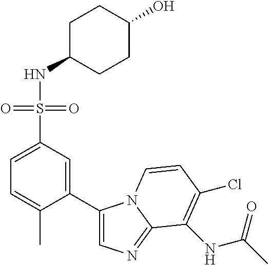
C1=C(C)C(C2=CN=C3N2C=CC(Cl)=C3NC(C)=O)=CC(S(NC2CCC(O)CC2)(=O)=O)=C1
